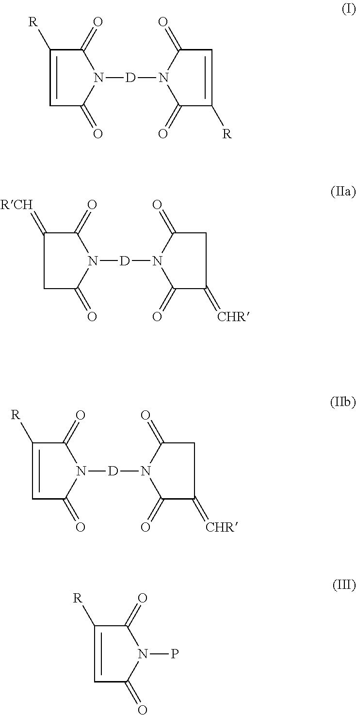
C1([R])=CC(=O)N([D]N2C(=O)C([R])=CC2=O)C1=O.C1(=[RCH])C(=O)N([D]N2C(=O)C(=[CHR])CC2=O)C(=O)C1.C1([R])=CC(=O)N([D]N2C(=O)C(=[CHR])CC2=O)C1=O.C1([R])=CC(=O)N(P)C1=O
